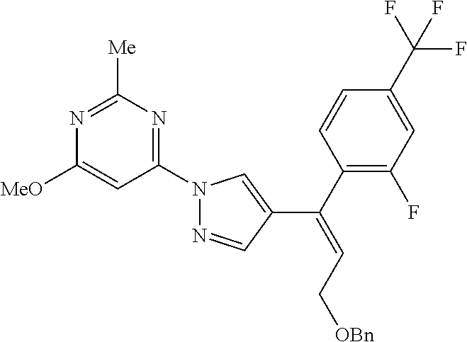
N1=C([Me])N=C(N2N=CC(C(C3=C(F)C=C(C(F)(F)F)C=C3)=CC[OBn])=C2)C=C1[MeO]
